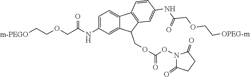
C1=C(NC(COCC[m-PEGO])=O)C=C2C(=C1)C1=C(C2COC(=O)ON2C(=O)CCC2=O)C=C(NC(COCC[OPEG-m])=O)C=C1
